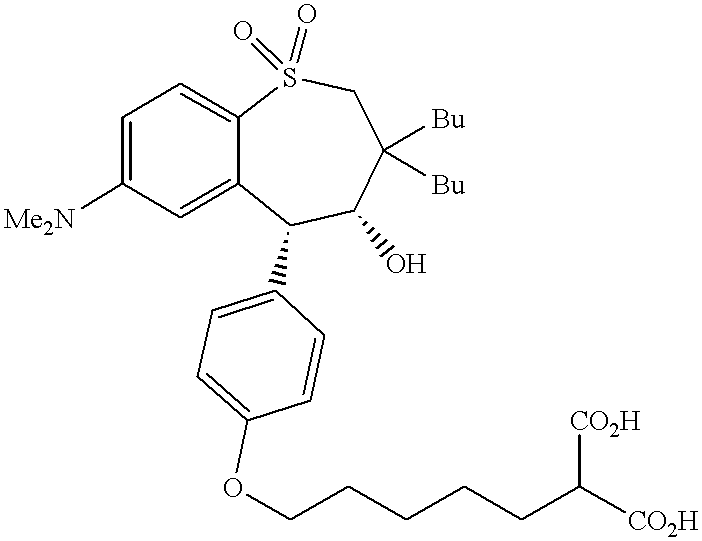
C1=C([Me2N])C=C2C(=C1)S(=O)(=O)CC([Bu])([Bu])C(O)C2C1=CC=C(OCCCCCC([CO2H])[CO2H])C=C1
